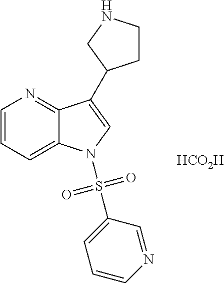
[HCO2H].C1=CC=C2C(=N1)C(C1CCNC1)=CN2S(C1=CC=CN=C1)(=O)=O
